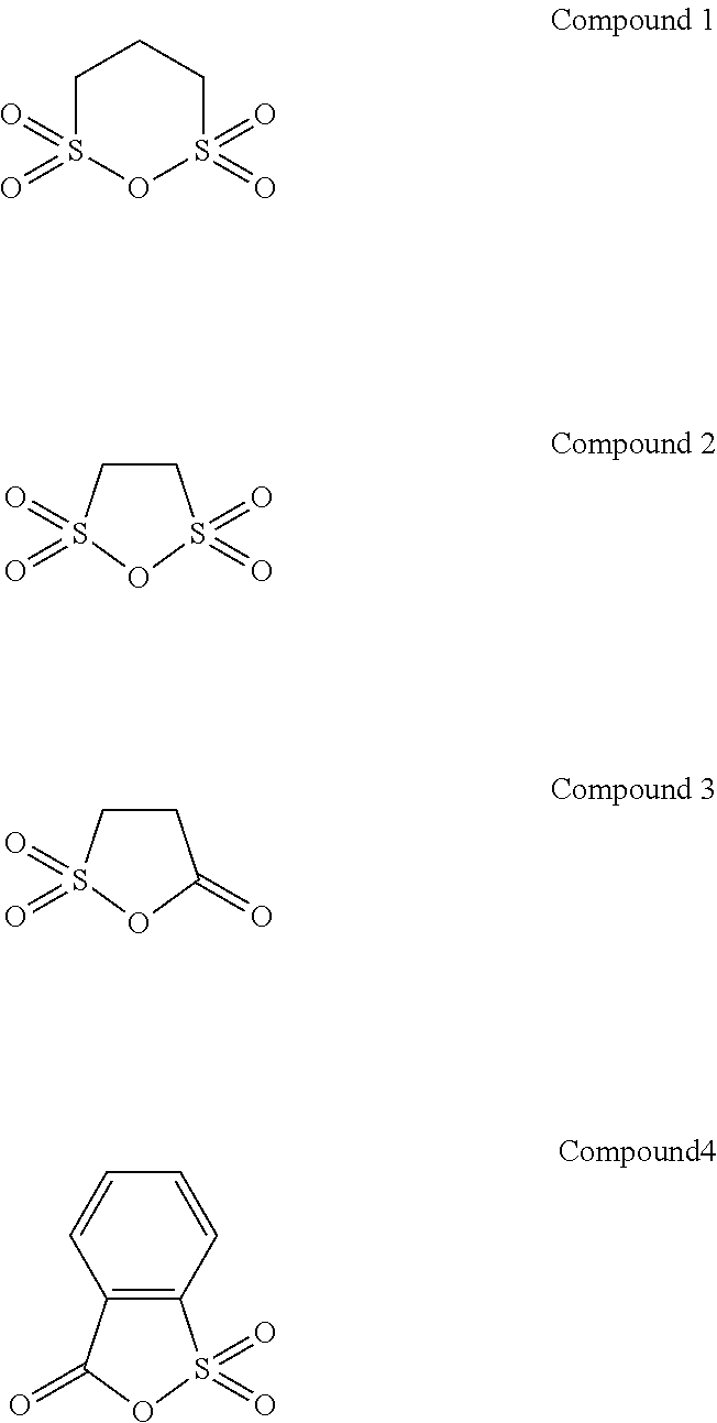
C1S(=O)(=O)OS(=O)(=O)CC1.C1CS(=O)(=O)OS1(=O)=O.C1CS(=O)(=O)OC1=O.C12=C(C(=O)OS1(=O)=O)C=CC=C2
